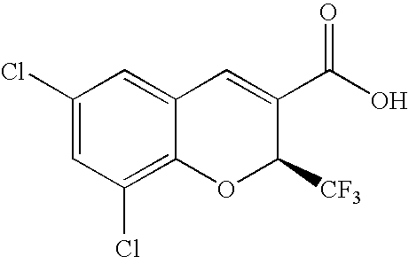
C1(C(O)=O)=CC2=CC(Cl)=CC(Cl)=C2OC1[CF3]
